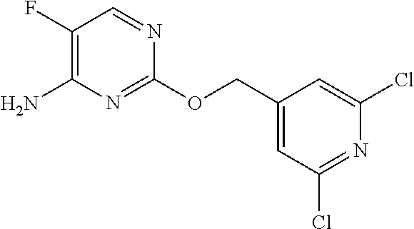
C1(COC2=NC(N)=C(F)C=N2)=CC(Cl)=NC(Cl)=C1
